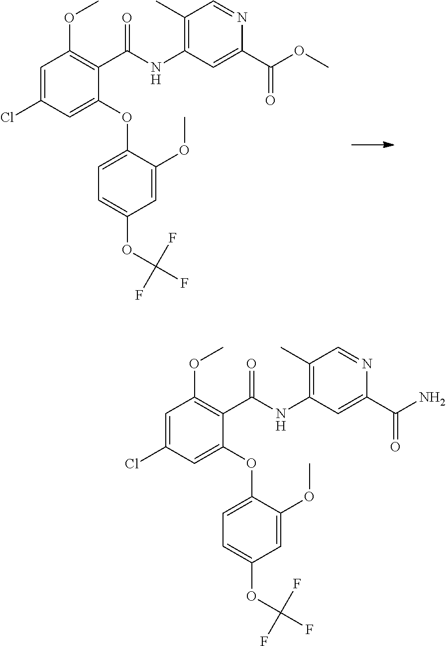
C1=C(Cl)C=C(OC2=CC=C(OC(F)(F)F)C=C2OC)C(C(NC2=C(C)C=NC(C(OC)=O)=C2)=O)=C1OC.C1=C(Cl)C=C(OC2=CC=C(OC(F)(F)F)C=C2OC)C(C(NC2=C(C)C=NC(C(=O)N)=C2)=O)=C1OC
